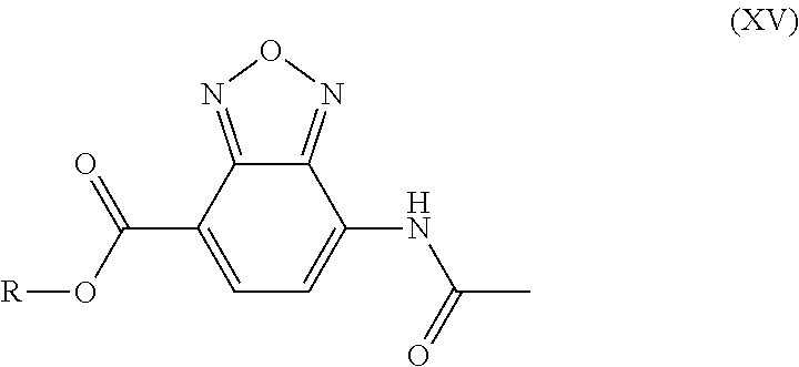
C12=NON=C1C(C(O[R])=O)=CC=C2NC(C)=O
